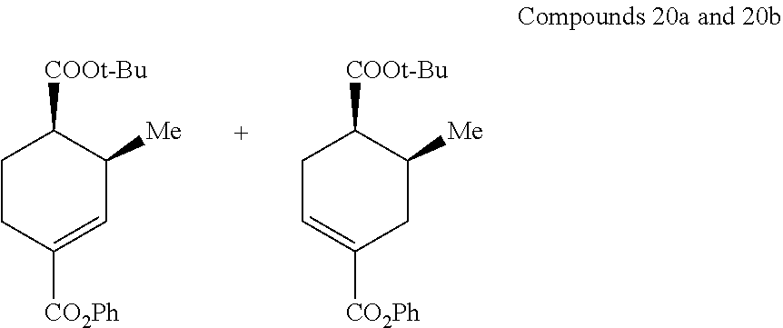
C1C=C([CO2Ph])CC([Me])C1[COOt-Bu].C1CC([CO2Ph])=CC([Me])C1[COOt-Bu]
